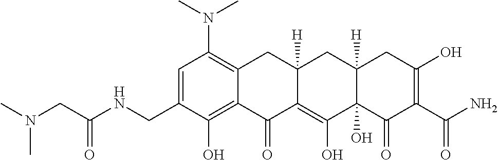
C1=C(CNC(CN(C)C)=O)C(O)=C2C(=C1N(C)C)CC1([H])C(=C(O)C3(O)C([H])(C1)CC(O)=C(C(N)=O)C3=O)C2=O
